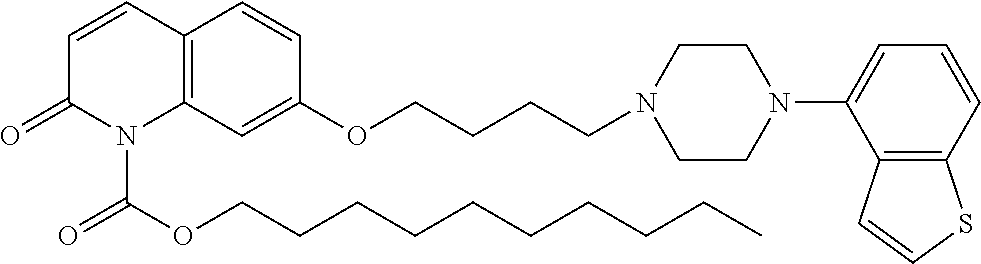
C1=CC2=C(N(C(OCCCCCCCCCC)=O)C1=O)C=C(OCCCCN1CCN(C3=CC=CC4=C3C=CS4)CC1)C=C2
